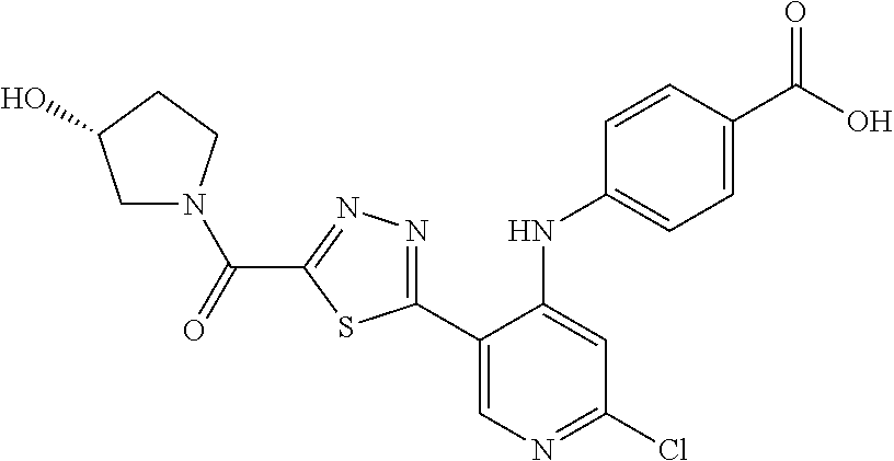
C1N(C(=O)C2=NN=C(C3=CN=C(Cl)C=C3NC3=CC=C(C(O)=O)C=C3)S2)CCC1O
